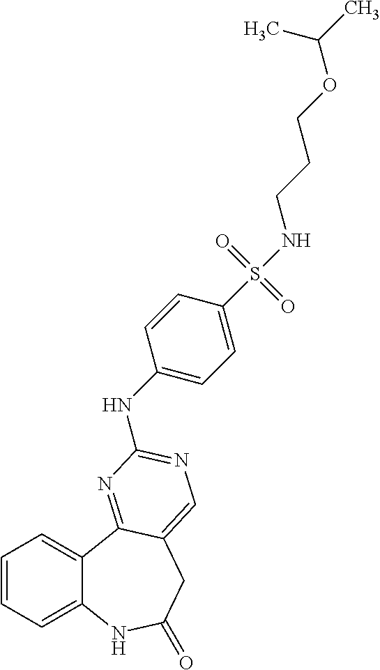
C1=CC=C2C(=C1)C1=NC(NC3=CC=C(S(NCCCOC(C)C)(=O)=O)C=C3)=NC=C1CC(=O)N2
